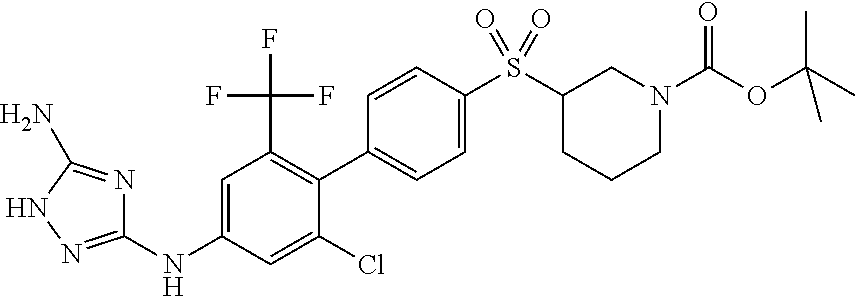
C1=CC(S(C2CCCN(C(OC(C)(C)C)=O)C2)(=O)=O)=CC=C1C1=C(C(F)(F)F)C=C(NC2=NNC(N)=N2)C=C1Cl
